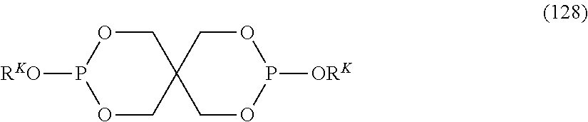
P1([RKO])OCC2(CO1)COP([ORK])OC2
